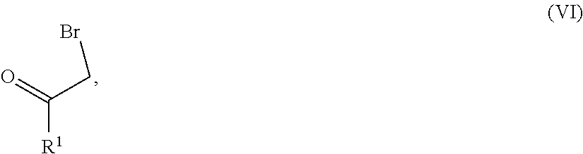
C([R1])(CBr)=O
